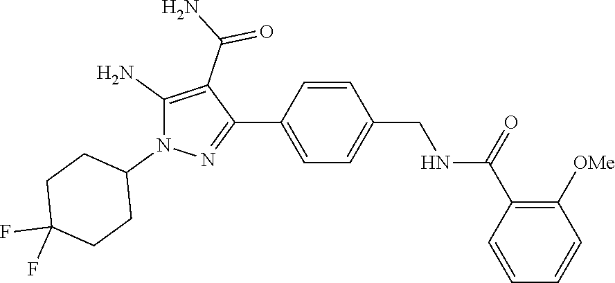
C1=CC(C(=O)NCC2=CC=C(C3=NN(C4CCC(F)(F)CC4)C(N)=C3C(=O)N)C=C2)=C([OMe])C=C1
